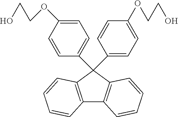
C12=C(C(C3=CC=C(OCCO)C=C3)(C3=CC=C(OCCO)C=C3)C3=C1C=CC=C3)C=CC=C2
